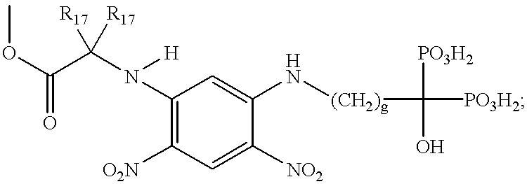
COC(=O)C([R17])([R17])N(C1=C([O2N])C=C([NO2])C(N[(CH2)g]C([PO3H2])(O)[PO3H2])=C1)[H]
